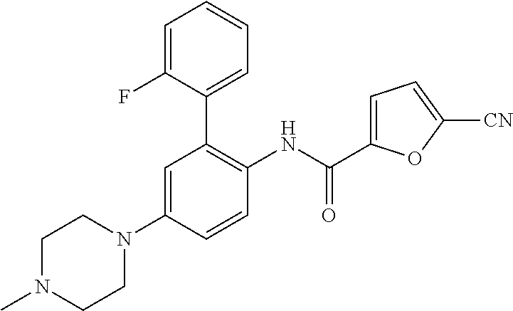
C1=C(F)C(C2=C(NC(=O)C3=CC=C([CN])O3)C=CC(N3CCN(C)CC3)=C2)=CC=C1
